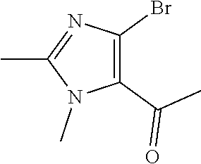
C1(C(C)=O)=C(Br)N=C(C)N1C
